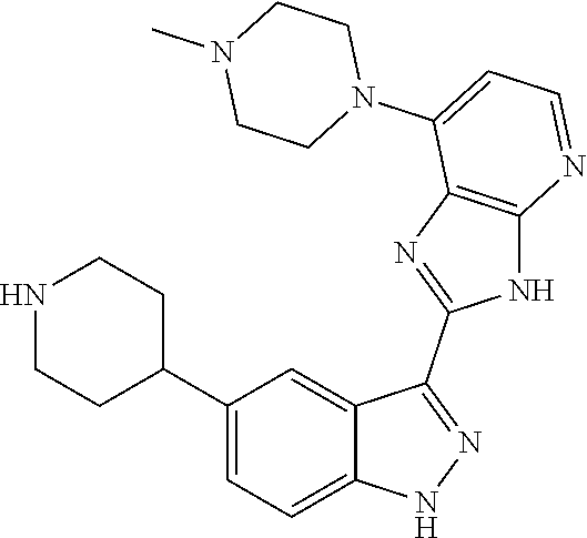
C1(C2=CC=C3C(=C2)C(C2=NC4=C(N2)N=CC=C4N2CCN(C)CC2)=NN3)CCNCC1
